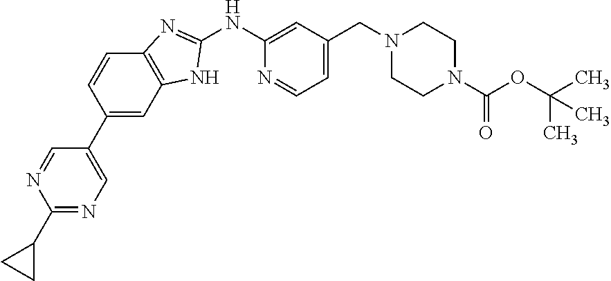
C1(NC2=CC(CN3CCN(C(OC(C)(C)C)=O)CC3)=CC=N2)=NC2=C(N1)C=C(C1=CN=C(C3CC3)N=C1)C=C2
